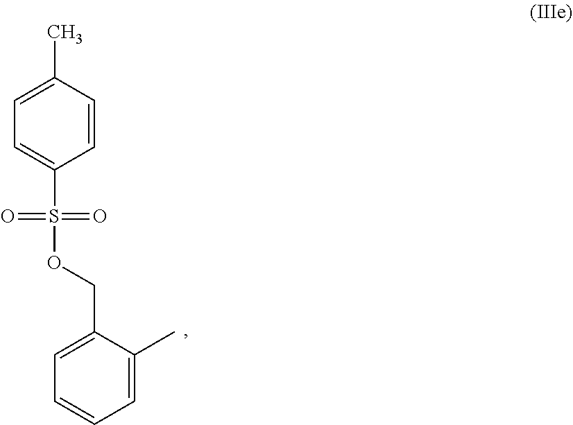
C1=C(C)C(COS(C2=CC=C(C)C=C2)(=O)=O)=CC=C1
